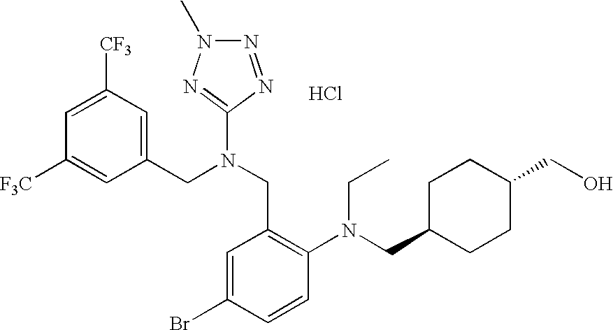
C1=C([CF3])C=C(CN(CC2=C(N(CC3CCC(CO)CC3)CC)C=CC(Br)=C2)C2=NN(C)N=N2)C=C1[F3C].Cl
